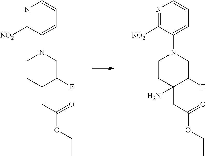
N1=C([NO2])C(N2CCC(=CC(OCC)=O)C(F)C2)=CC=C1.N1=C([NO2])C(N2CCC(CC(OCC)=O)(N)C(F)C2)=CC=C1
